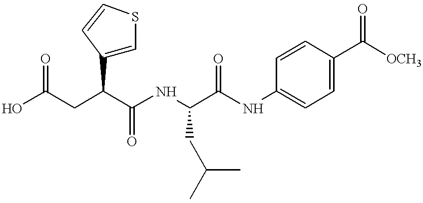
OC(CC(C(NC(C(NC1=CC=C(C([OCH3])=O)C=C1)=O)CC(C)C)=O)C1=CSC=C1)=O
